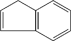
C1=CC2=C(C1)C=CC=C2
